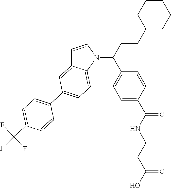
C1=CN(C(C2=CC=C(C(=O)NCCC(=O)O)C=C2)CCC2CCCCC2)C2=CC=C(C3=CC=C(C(F)(F)F)C=C3)C=C12
